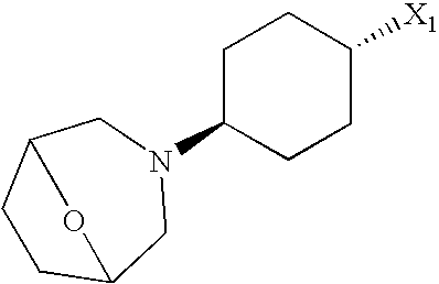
C1C(N2CC3CCC(C2)O3)CCC([X1])C1
